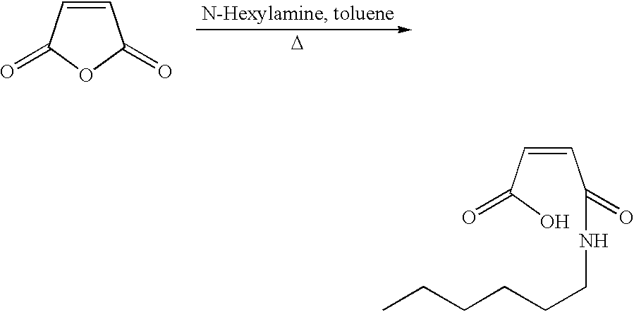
OC(C=CC(=O)NCCCCCC)=O.O1C(=O)C=CC1=O.[D]
